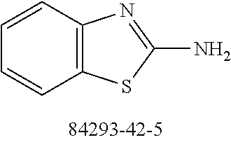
C1=CC2=C(C=C1)SC(N)=N2
